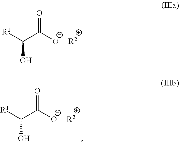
[R1]C(C([O-])=O)O.[R2].[R1]C(C([O-])=O)O.[R2]
